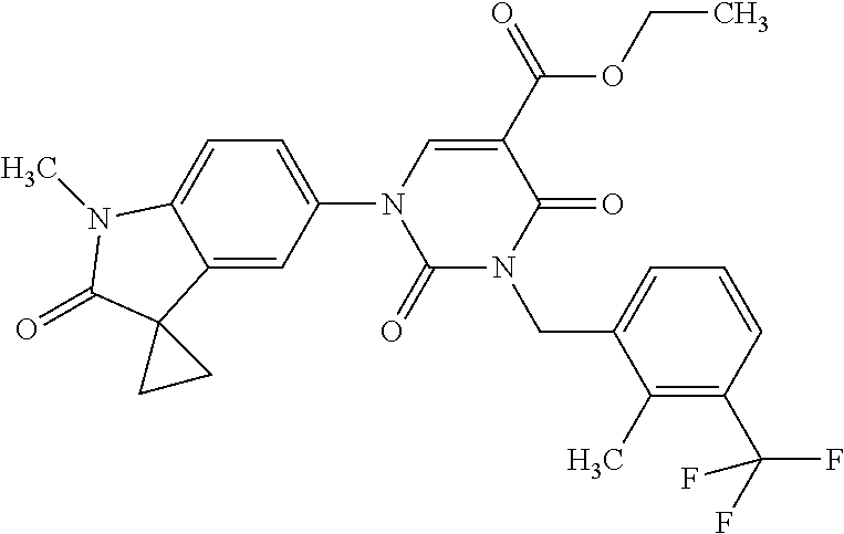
C1(C)=C(C(F)(F)F)C=CC=C1CN1C(=O)C(C(=O)OCC)=CN(C2=CC=C3C(=C2)C2(C(=O)N3C)CC2)C1=O
